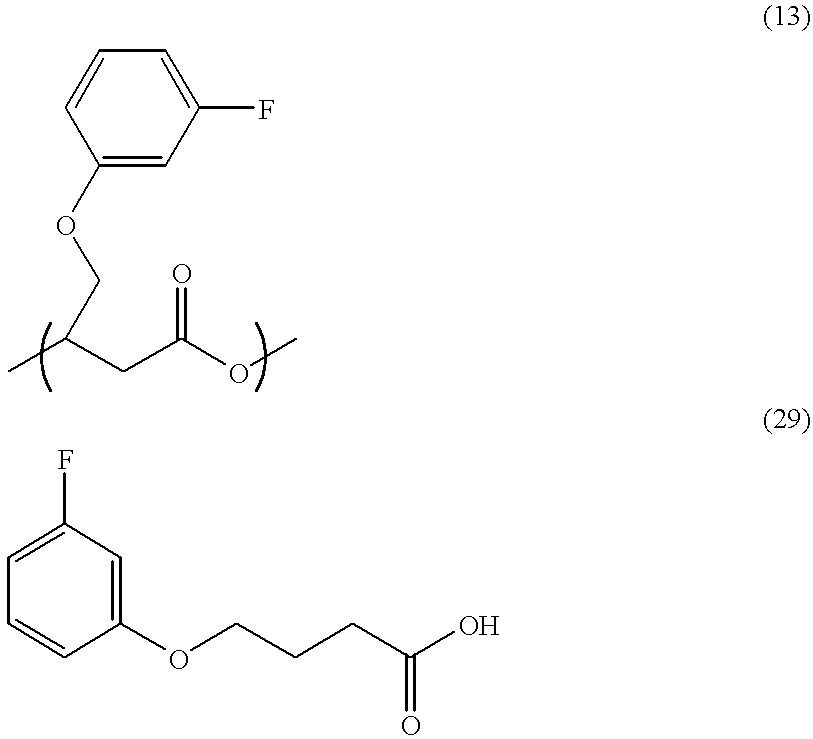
C1(OCC(C)CC(OC)=O)=CC(F)=CC=C1.C1=C(F)C=C(OCCCC(O)=O)C=C1
